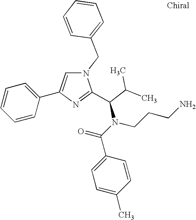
N1(CC2=CC=CC=C2)C=C(C2=CC=CC=C2)N=C1C(C(C)C)N(C(=O)C1=CC=C(C)C=C1)CCCN
